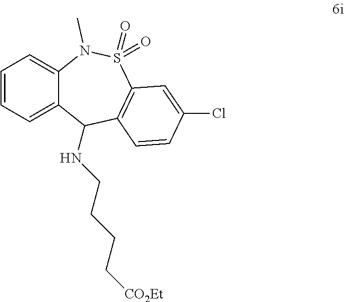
C1=CC=C2C(=C1)N(C)S(=O)(=O)C1=C(C2NCCCC[CO2Et])C=CC(Cl)=C1
